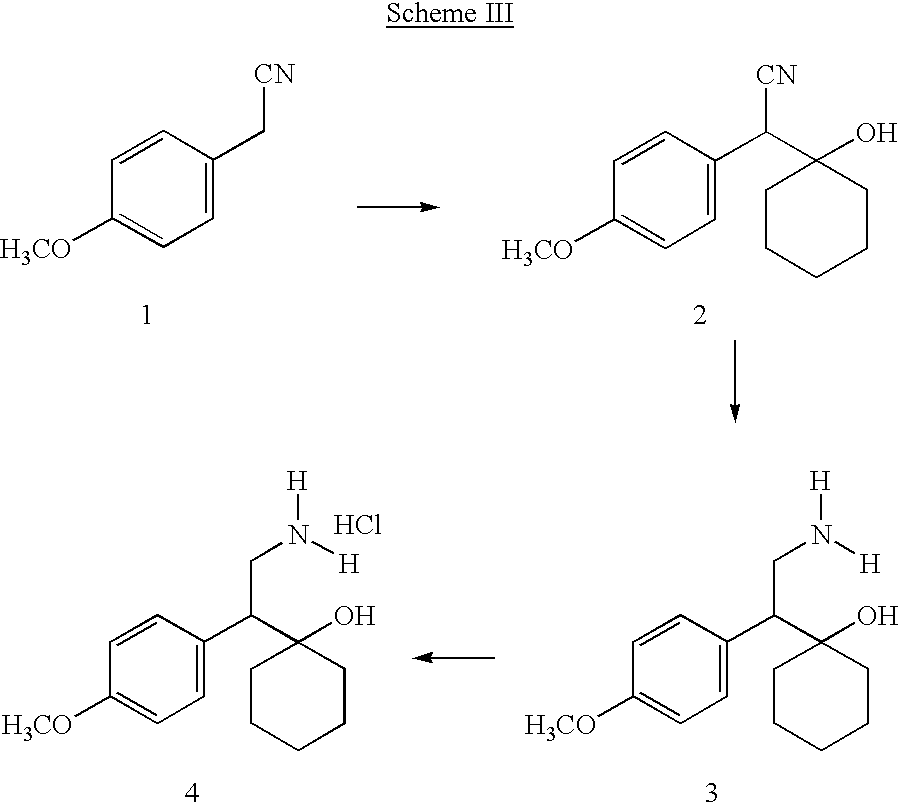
C1=CC(C([CN])C2(O)CCCCC2)=CC=C1[H3CO].C1=CC(C[CN])=CC=C1[H3CO].C1=CC(C(CN([H])[H])C2(O)CCCCC2)=CC=C1[H3CO].C1=CC(C(CN([H])[H])C2(O)CCCCC2)=CC=C1[H3CO].Cl
